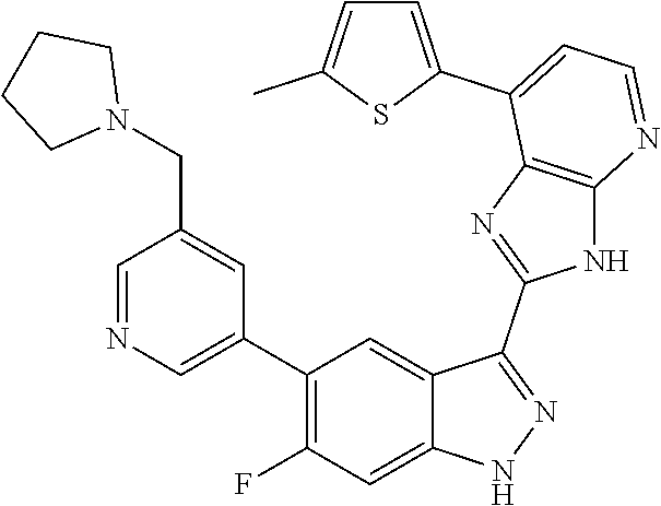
C1=NC=C(C2=C(F)C=C3C(=C2)C(C2=NC4=C(N2)N=CC=C4C2=CC=C(C)S2)=NN3)C=C1CN1CCCC1
